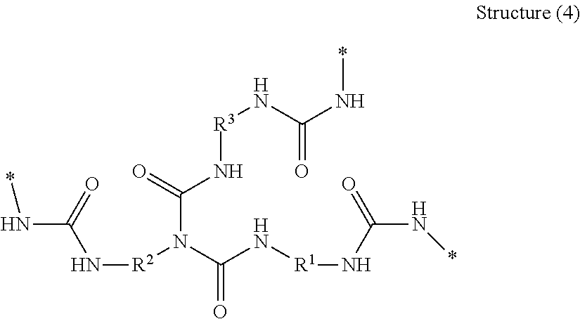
*NC(=O)N[R2]N(C(N[R1]NC(=O)N*)=O)C(N[R3]NC(N*)=O)=O
